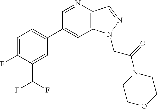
C1(C2=CC=C(F)C(C(F)F)=C2)=CC2=C(C=NN2CC(=O)N2CCOCC2)N=C1
